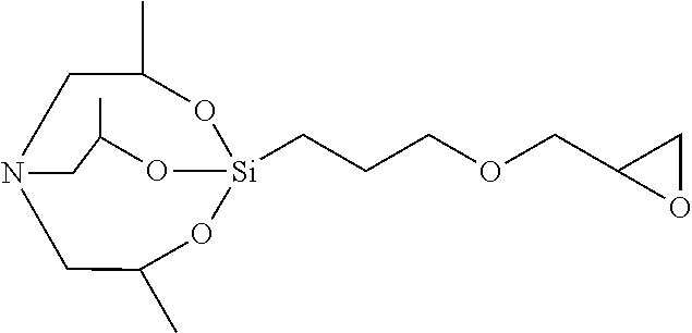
C1N2CC(C)O[Si](CCCOCC3OC3)(OC1C)OC(C)C2
